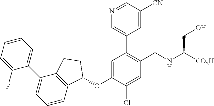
C1(F)=CC=CC=C1C1=CC=CC2=C1CCC2OC1=CC(C2=CN=CC([CN])=C2)=C(CNC(CO)[CO2H])C=C1Cl
